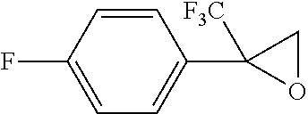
C1=CC(F)=CC=C1C1([F3C])OC1
